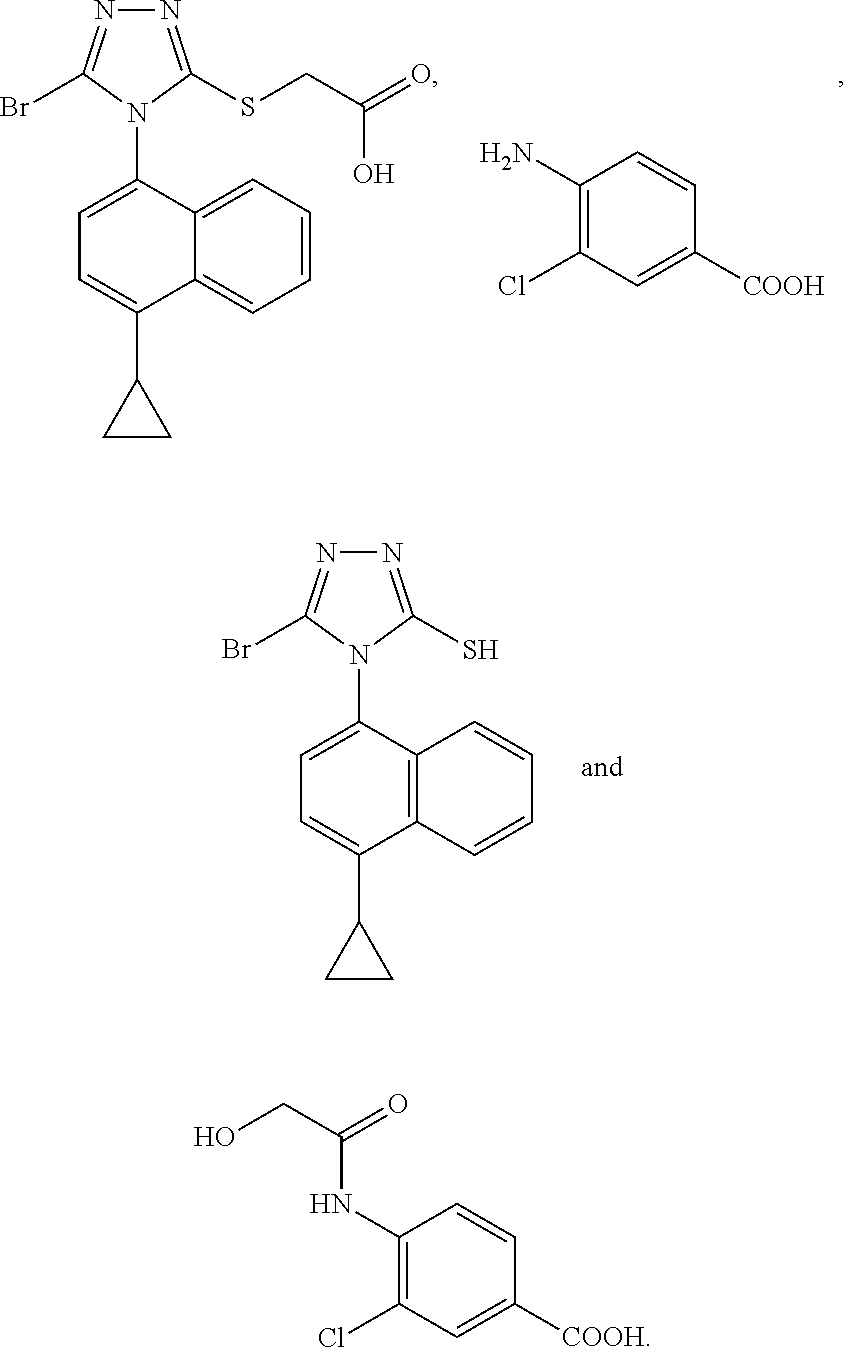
C1=C(C2CC2)C2=CC=CC=C2C(N2C(Br)=NN=C2SCC(=O)O)=C1.C1(N)=C(Cl)C=C([COOH])C=C1.C1=C(C2CC2)C2=C(C=CC=C2)C(N2C(Br)=NN=C2S)=C1.C1(NC(CO)=O)=C(Cl)C=C([COOH])C=C1
